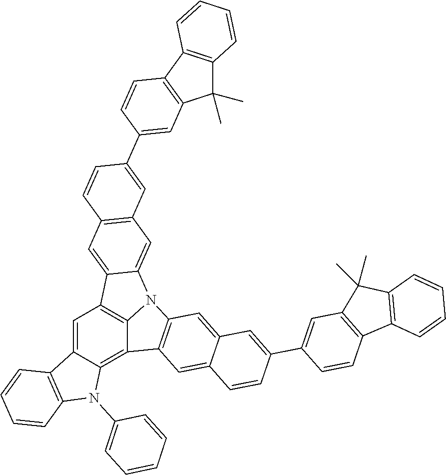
C1=C2C(=C3C4=C1C1=CC5=C(C=C1N4C1=C3C=C3C(=C1)C=C(C1=CC4=C(C=C1)C1=C(C4(C)C)C=CC=C1)C=C3)C=C(C1=CC3=C(C=C1)C1=C(C3(C)C)C=CC=C1)C=C5)N(C1=CC=CC=C1)C1=C2C=CC=C1
